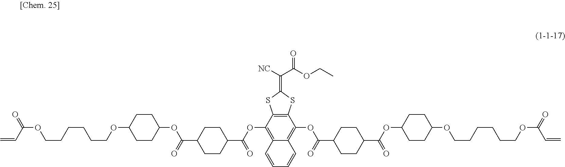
C1=CC2=C(OC(=O)C3CCC(C(OC4CCC(OCCCCCCOC(C=C)=O)CC4)=O)CC3)C3=C(C(OC(=O)C4CCC(C(OC5CCC(OCCCCCCOC(C=C)=O)CC5)=O)CC4)=C2C=C1)SC(=C([NC])C(OCC)=O)S3
